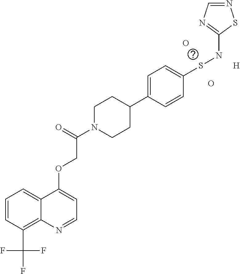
C1=CC(C(F)(F)F)=C2C(=C1)C(OCC(N1CCC(C3=CC=C(SNC4=NC=NS4)C=C3)CC1)=O)=CC=N2.[H].O.O
